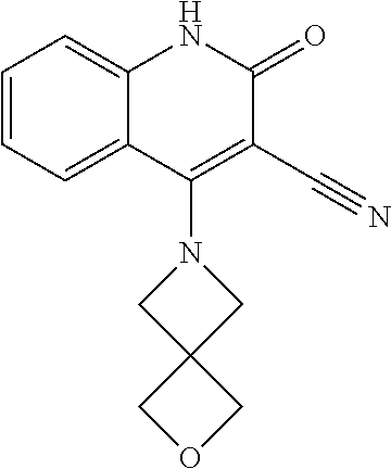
C1=CC=C2C(=C1)NC(=O)C(C#N)=C2N1CC2(C1)COC2
